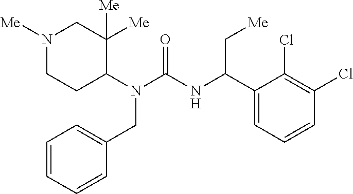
N1([Me])CCC(N(C(NC(C2=CC=CC(Cl)=C2Cl)C[Me])=O)CC2=CC=CC=C2)C([Me])([Me])C1
